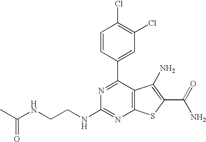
C1=CC(C2=NC(NCCNC(C)=O)=NC3=C2C(N)=C(C(N)=O)S3)=CC(Cl)=C1Cl
